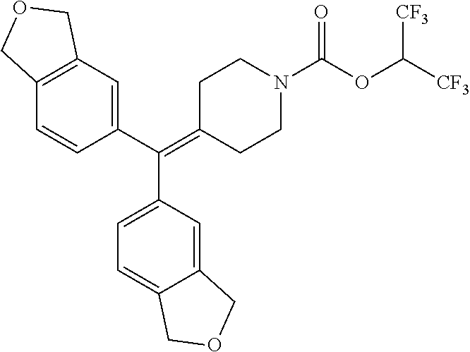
C12=C(C=C(C(=C3CCN(C(OC([CF3])[CF3])=O)CC3)C3=CC=C4C(=C3)COC4)C=C1)COC2
